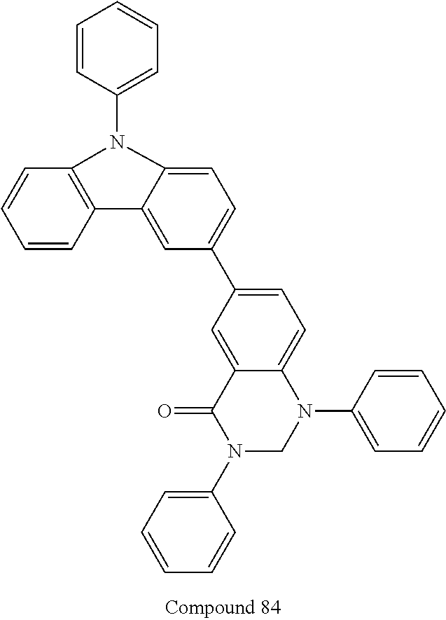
C1=CC(N2C3=C(C=CC=C3)C3=CC(C4=CC=C5C(=C4)C(=O)N(C4=CC=CC=C4)CN5C4=CC=CC=C4)=CC=C32)=CC=C1
